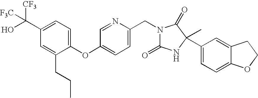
C1(C(O)([CF3])[F3C])=CC=C(OC2=CC=C(CN3C(=O)NC(C)(C4=CC=C5C(=C4)CCO5)C3=O)N=C2)C(CCC)=C1
